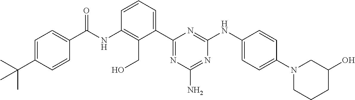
N(C1=C(CO)C(C2=NC(N)=NC(NC3=CC=C(N4CCCC(O)C4)C=C3)=N2)=CC=C1)C(=O)C1=CC=C(C(C)(C)C)C=C1
